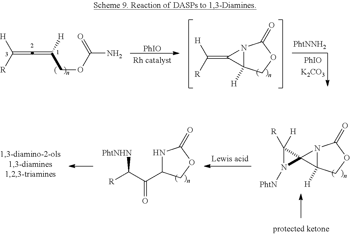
N1C(C(C([R])[PhtNHN])=O)COC1=O.N12C([H])(COC1=O)C21C([H])([R])N1[PhtN].[PhIO].C(=C=C([H])COC(=O)N)([R])[H].N12C([H])(COC1=O)C2=C([H])[R]
